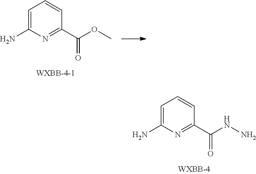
C1=C(N)N=C(C(NN)=O)C=C1.C1=C(N)N=C(C(OC)=O)C=C1
